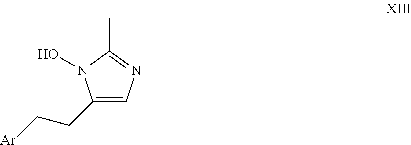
C1=C(CC[Ar])N(O)C(C)=N1
